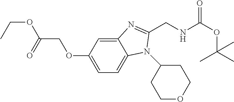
C12=CC(OCC(OCC)=O)=CC=C1N(C1CCOCC1)C(CNC(OC(C)(C)C)=O)=N2
